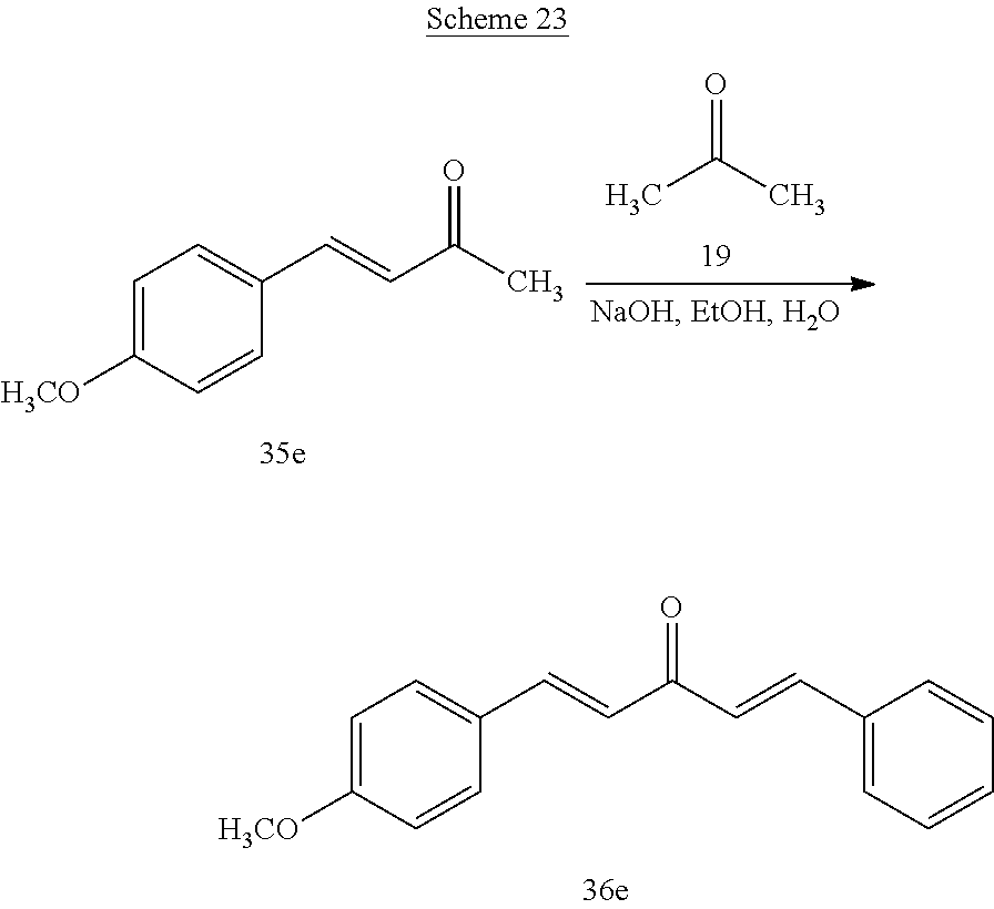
C1=C([H3CO])C=CC(C=CC(C)=O)=C1.CC(C)=O.C1=C([H3CO])C=CC(C=CC(C=CC2=CC=CC=C2)=O)=C1
